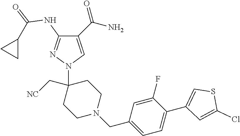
C1(C(N)=O)=CN(C2(C[NC])CCN(CC3=CC=C(C4=CSC(Cl)=C4)C(F)=C3)CC2)N=C1NC(=O)C1CC1
